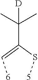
[6]C=C(S[5])C(C)(C)[D]
